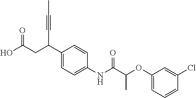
C1(C(CC(O)=O)C#CC)=CC=C(NC(C(OC2=CC=CC(Cl)=C2)C)=O)C=C1
